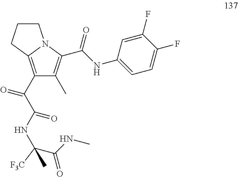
C1(C(=O)C(=O)NC(C(=O)NC)([F3C])C)=C2N(C(C(NC3=CC=C(F)C(F)=C3)=O)=C1C)CCC2
